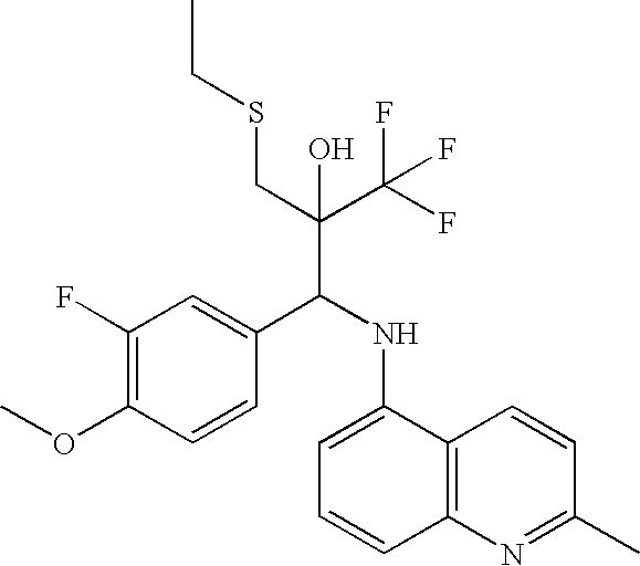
C1(F)=C(OC)C=CC(C(NC2=CC=CC3=C2C=CC(C)=N3)C(C(F)(F)F)(CSCC)O)=C1
